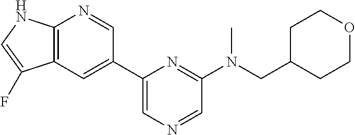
C1=C(C2=CC3=C(N=C2)NC=C3F)N=C(N(CC2CCOCC2)C)C=N1
